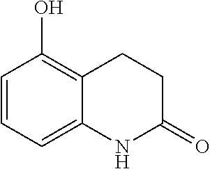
C1=CC(O)=C2C(=C1)NC(=O)CC2
